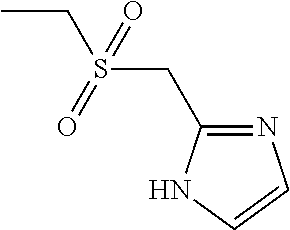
CCS(CC1=NC=CN1)(=O)=O
